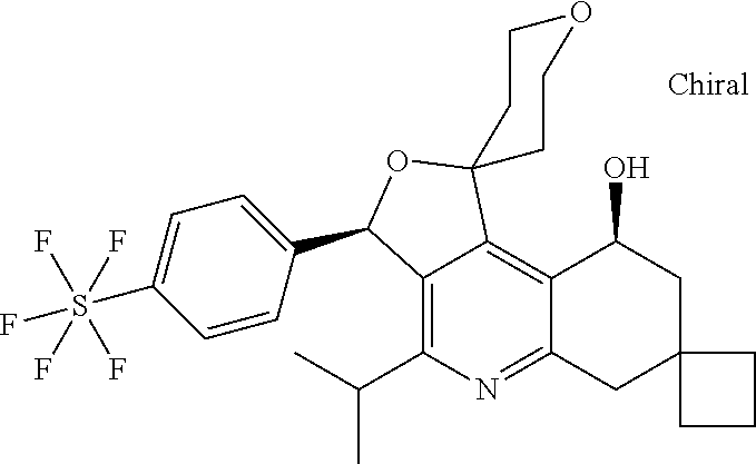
C1=C(S(F)(F)(F)(F)F)C=CC(C2C3=C(C(C)C)N=C4C(=C3C3(O2)CCOCC3)C(O)CC2(C4)CCC2)=C1
